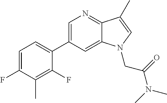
C1=C(C2=CC=C(F)C(C)=C2F)C=C2C(=N1)C(C)=CN2CC(=O)N(C)C
